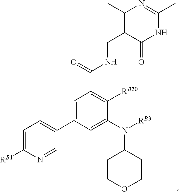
C1=C(C2=CC=C([RB1])N=C2)C=C(N(C2CCOCC2)[RB3])C([RB20])=C1C(=O)NCC1=C(C)N=C(C)NC1=O
